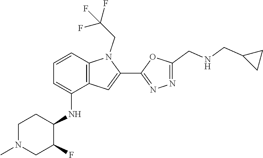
C12=C(C=C(C3=NN=C(CNCC4CC4)O3)N1CC(F)(F)F)C(NC1C(F)CN(C)CC1)=CC=C2
